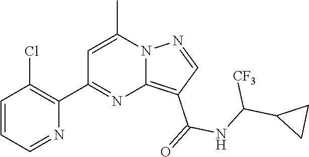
C12=C(C(=O)NC(C3CC3)[CF3])C=NN1C(C)=CC(C1=C(Cl)C=CC=N1)=N2
